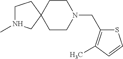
C1N(C)CC2(C1)CCN(CC1=C(C)C=CS1)CC2
